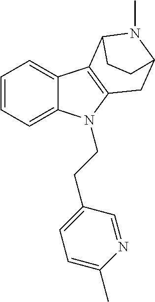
C1=CC=C2C(=C1)C1=C(N2CCC2=CC=C(C)N=C2)CC2N(C)C1CC2
